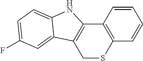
C1=CC2=C(C=C1)SCC1=C2NC2=CC=C(F)C=C12
